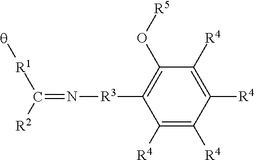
C1([R4])=C([R4])C([R4])=C([R4])C(O[R5])=C1[R3]N=C([R1][q])[R2]
